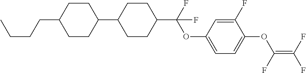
C1CC(C2CCC(C(F)(OC3=CC=C(OC(=C(F)F)F)C(F)=C3)F)CC2)CCC1CCCC
